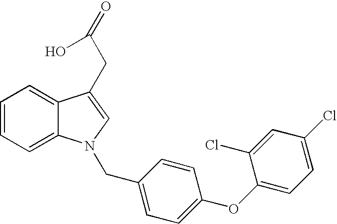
C1=CC=C2C(=C1)C(CC(=O)O)=CN2CC1=CC=C(OC2=CC=C(Cl)C=C2Cl)C=C1
